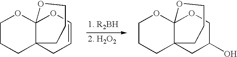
C1CCC23C(O1)(OC=CC2)OCCC3.C1CCC23C(O1)(OCC(O)C2)OCCC3
